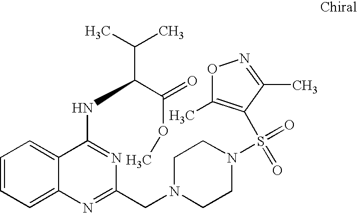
C1=CC=C2C(=C1)C(NC(C(C)C)C(=O)OC)=NC(CN1CCN(S(=O)(=O)C3=C(C)ON=C3C)CC1)=N2
